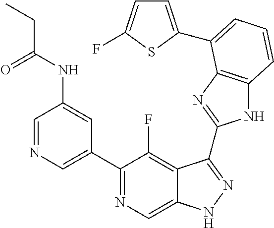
C1=NC=C(C2=NC=C3C(=C2F)C(C2=NC4=C(N2)C=CC=C4C2=CC=C(F)S2)=NN3)C=C1NC(CC)=O
